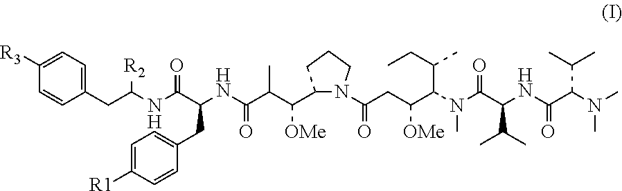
[R2]C(CC1=CC=C([R3])C=C1)NC(C(NC(C(C)C([OMe])C1N(C(CC(C(N(C(C(NC(C(N(C)C)C(C)C)=O)C(C)C)=O)C)C(CC)C)[OMe])=O)CCC1)=O)CC1=CC=C([R1])C=C1)=O
